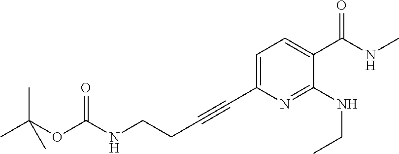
C1=C(C#CCCNC(OC(C)(C)C)=O)N=C(NCC)C(C(NC)=O)=C1
